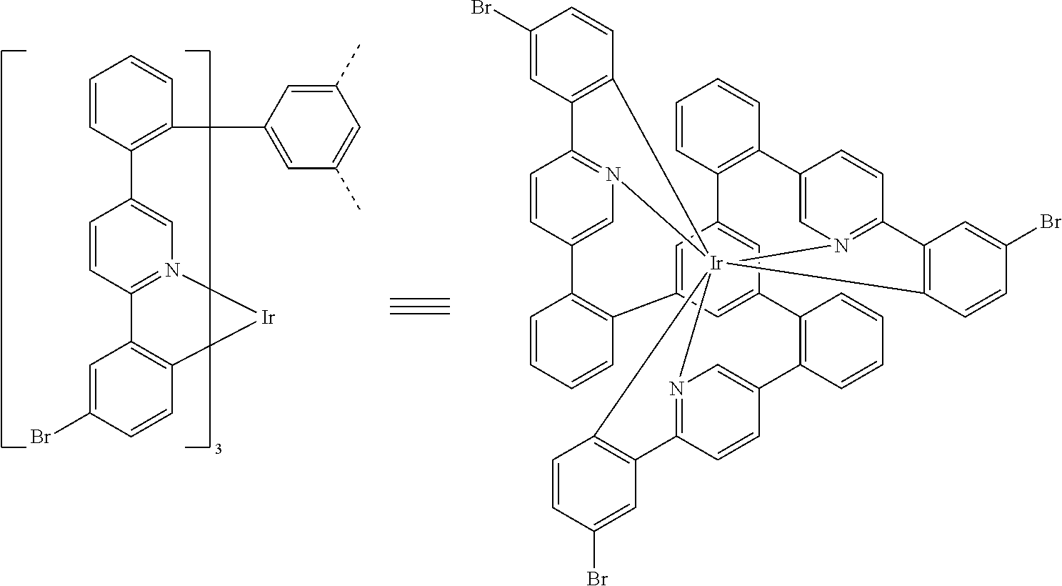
C12=N(C=C(C3=C(C4=CC(C)=CC(C)=C4)C=CC=C3)C=C1)[Ir]C1=C2C=C(Br)C=C1.C1=CC2=C(C=C1)C1=CN3=C(C=C1)C1=C([Ir]3456N3=C(C=CC(=C3)C3=C(C7=CC2=CC(=C7)C2=C(C=CC=C2)C2=CN4=C(C=C2)C2=C5C=CC(Br)=C2)C=CC=C3)C2=C6C=CC(Br)=C2)C=CC(Br)=C1
